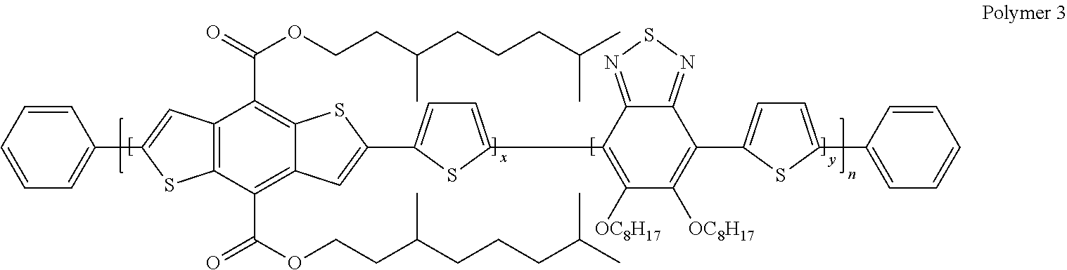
S1C2=C(C=C1C1=CC=CC=C1)C(C(OCCC(CCCC(C)C)C)=O)=C1C(=C2C(OCCC(CCCC(C)C)C)=O)C=C(C2=CC=C(C3=C([OC8H17])C([OC8H17])=C(C4=CC=C(C5=CC=CC=C5)S4)C4=NSN=C34)S2)S1
